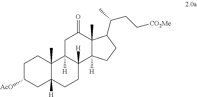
C1C([AcO])CC2([H])C(C)(C1)C1([H])C([H])(CC2)C2([H])C(C)(C(=O)C1)C(C(CC[CO2Me])C)CC2
